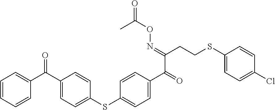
C1=CC=CC(C(C2=CC=C(SC3=CC=C(C(=O)C(=NOC(=O)C)CCSC4=CC=C(Cl)C=C4)C=C3)C=C2)=O)=C1
